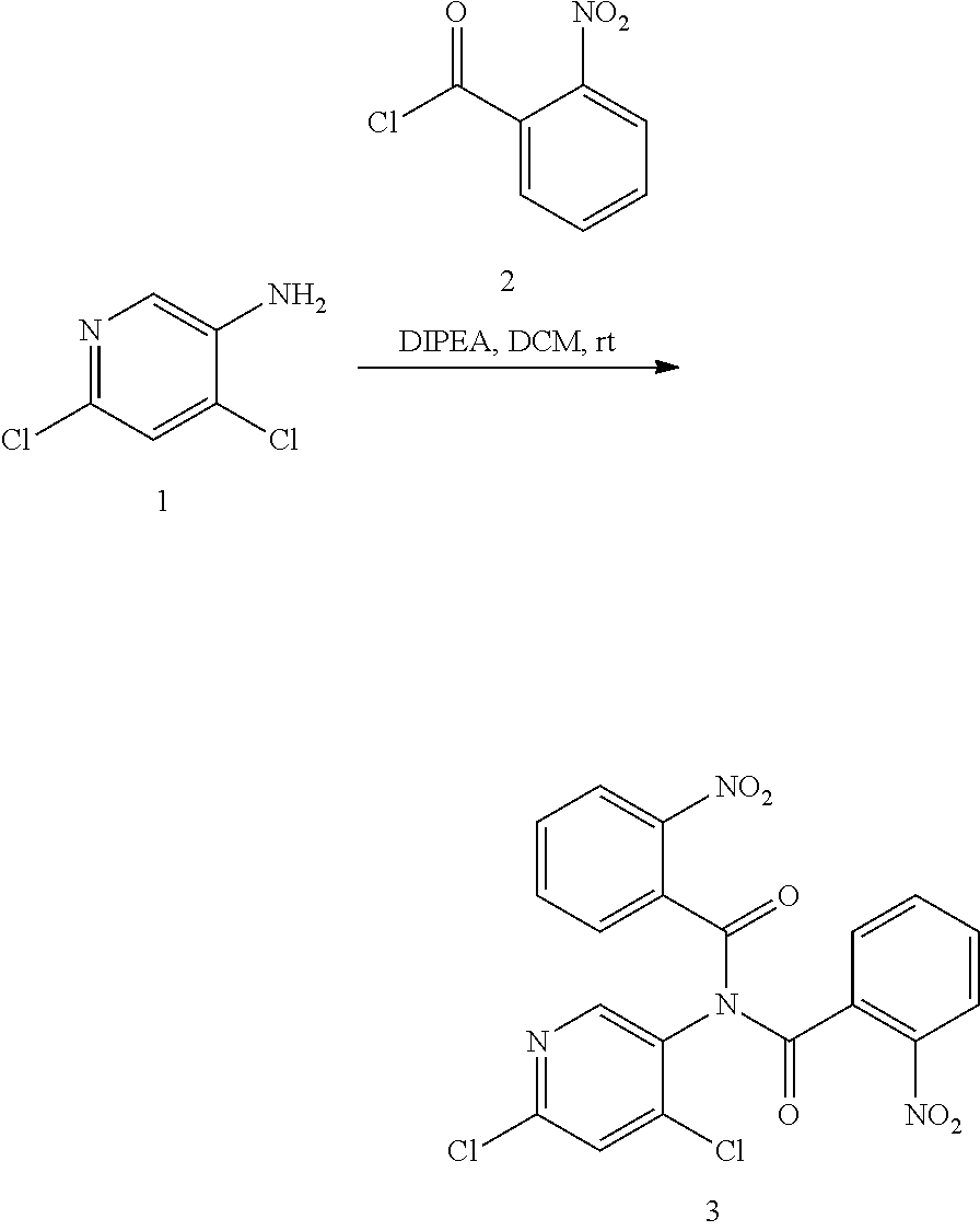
C1(C(Cl)=O)=CC=CC=C1[NO2].N1=C(Cl)C=C(Cl)C(N)=C1.N1=C(Cl)C=C(Cl)C(N(C(C2=C([NO2])C=CC=C2)=O)C(C2=CC=CC=C2[NO2])=O)=C1
